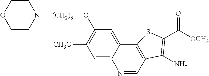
C1CN([(CH2)3]OC2=C([CH3O])C=C3C(=C2)C2=C(C=N3)C(N)=C(C([OCH3])=O)S2)CCO1
